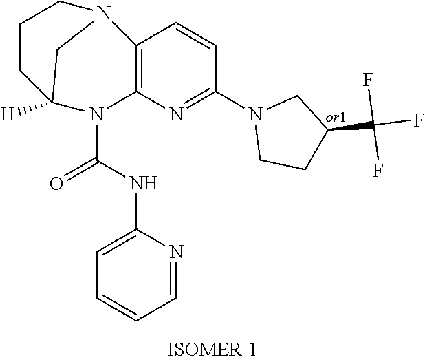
N1=C(N2CCC(C(F)(F)F)C2)C=CC2=C1N(C(NC1=CC=CC=N1)=O)C1([H])CCCN2C1
